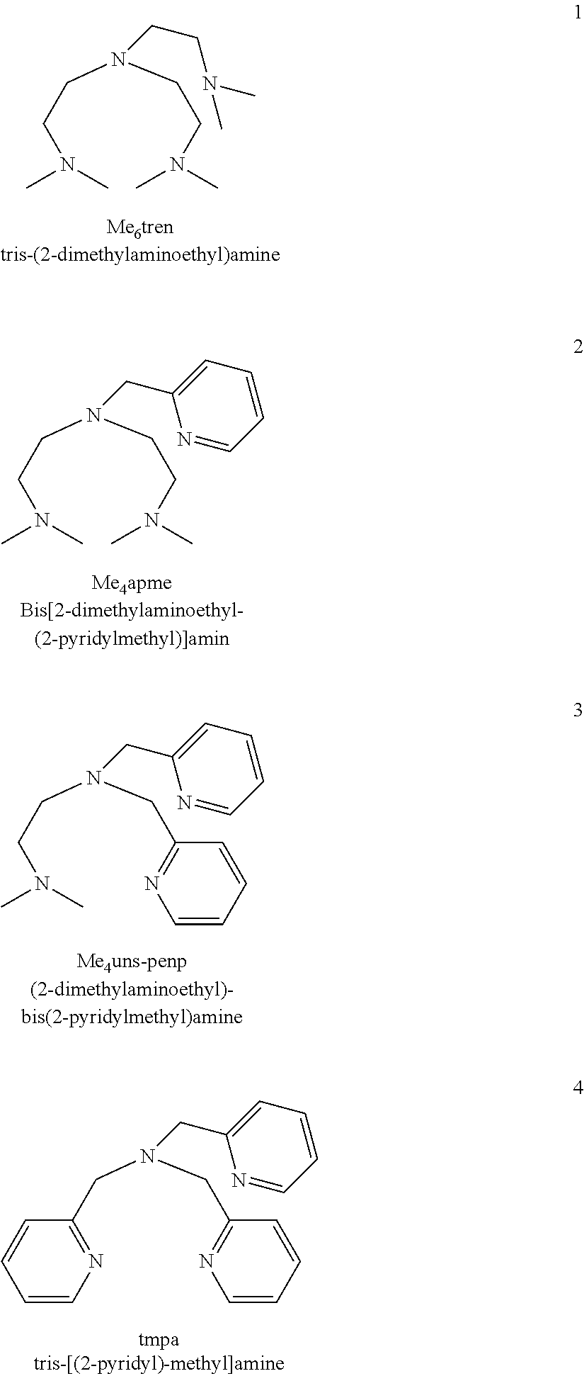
C(N(CCN(C)C)CCN(C)C)CN(C)C.C(N(CCN(C)C)CC1=CC=CC=N1)CN(C)C.C(N(CC1=NC=CC=C1)CC1=CC=CC=N1)CN(C)C.C(N(CC1=NC=CC=C1)CC1=CC=CC=N1)C1=NC=CC=C1
